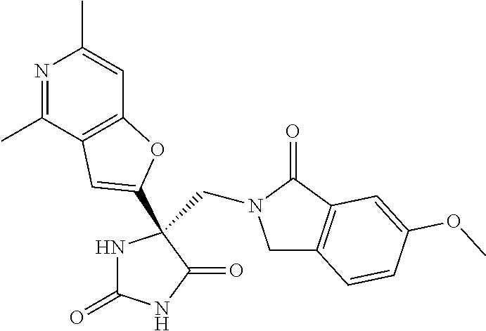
C1C2=C(C(=O)N1CC1(C3=CC4=C(C=C(C)N=C4C)O3)NC(=O)NC1=O)C=C(OC)C=C2
